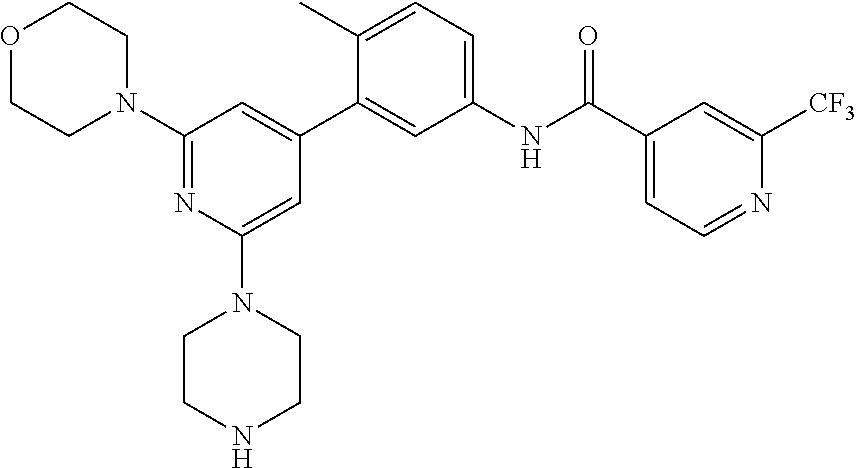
O1CCN(C2=NC(N3CCNCC3)=CC(C3=CC(NC(C4=CC=NC([CF3])=C4)=O)=CC=C3C)=C2)CC1
